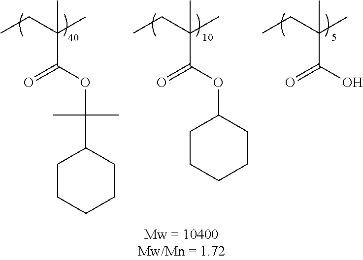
CCC(C)(C(OC(C)(C)C1CCCCC1)=O)C.CCC(C)(C(OC1CCCCC1)=O)C.CCC(C)(C(O)=O)C
